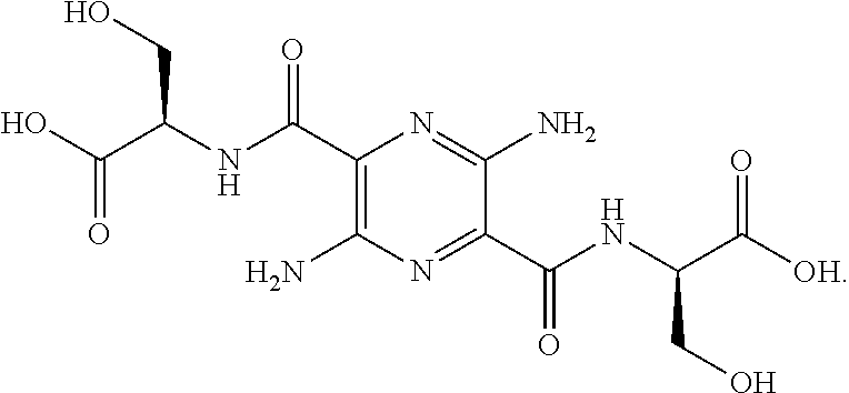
C1(C(NC(C(=O)[OH])CO)=O)=NC(N)=C(C(NC(C(O)=O)CO)=O)N=C1N
